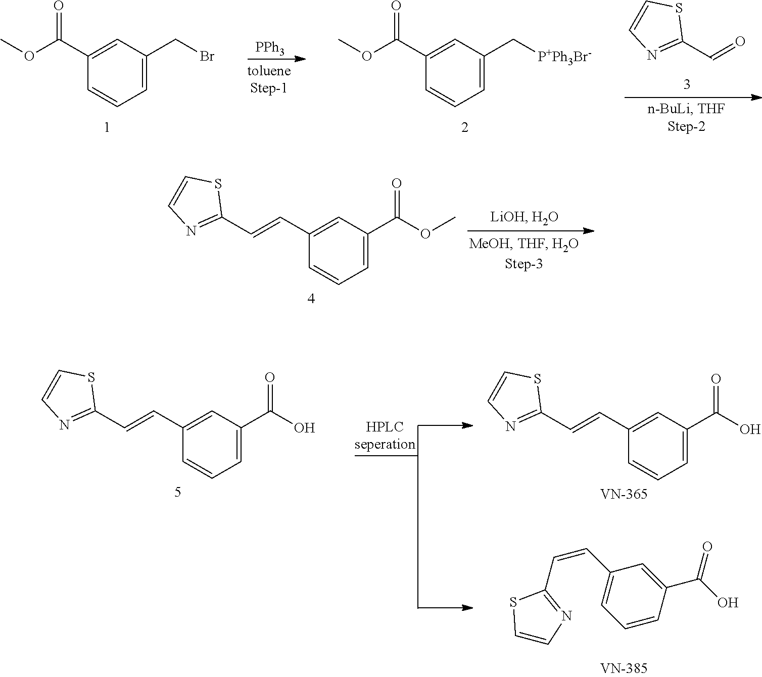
C(=CC1=CC(C(O)=O)=CC=C1)C1=NC=CS1.C(=CC1=CC(C(O)=O)=CC=C1)C1=NC=CS1.C1=CC(C(O)=O)=CC(C=CC2=NC=CS2)=C1.C1(C(OC)=O)=CC(CBr)=CC=C1.[PPh3].C1(C(OC)=O)=CC(C[P+Ph3Br-])=CC=C1.C(=O)C1=NC=CS1.C(=CC1=CC(C(OC)=O)=CC=C1)C1=NC=CS1
